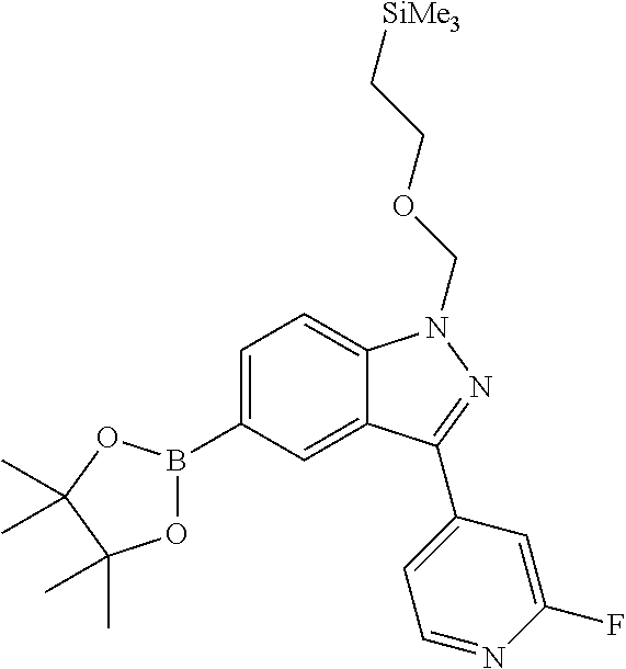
C1=C(B2OC(C)(C)C(C)(C)O2)C=C2C(=C1)N(COCC[SiMe3])N=C2C1=CC=NC(F)=C1
